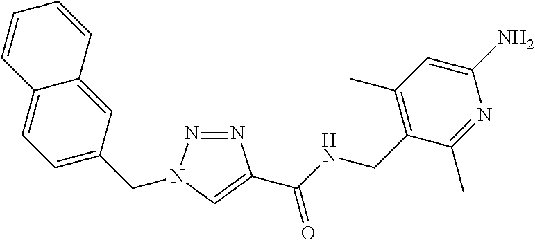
C1=C2C=CC=CC2=CC=C1CN1N=NC(C(NCC2=C(C)C=C(N)N=C2C)=O)=C1
